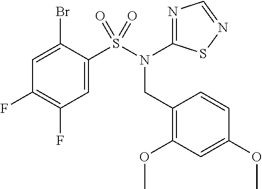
FC1=C(F)C=C(S(N(CC2=C(OC)C=C(OC)C=C2)C2=NC=NS2)(=O)=O)C(Br)=C1
